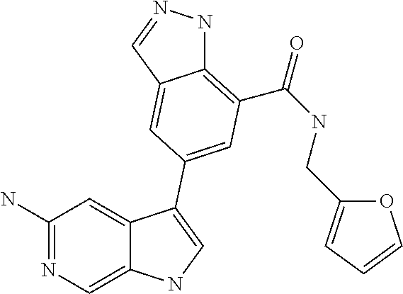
C1(N)=NC=C2C(=C1)C(C1=CC(C(=O)NCC3=CC=CO3)=C3NN=CC3=C1)=CN2
